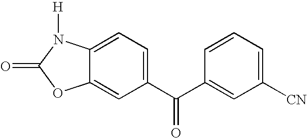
C12=CC(C(C3=CC([CN])=CC=C3)=O)=CC=C1N([H])C(=O)O2
